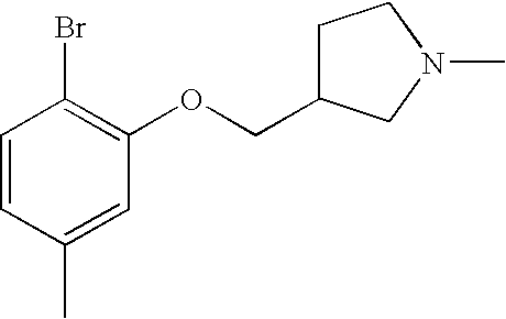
C1=CC(C)=CC(OCC2CCN(C)C2)=C1Br
